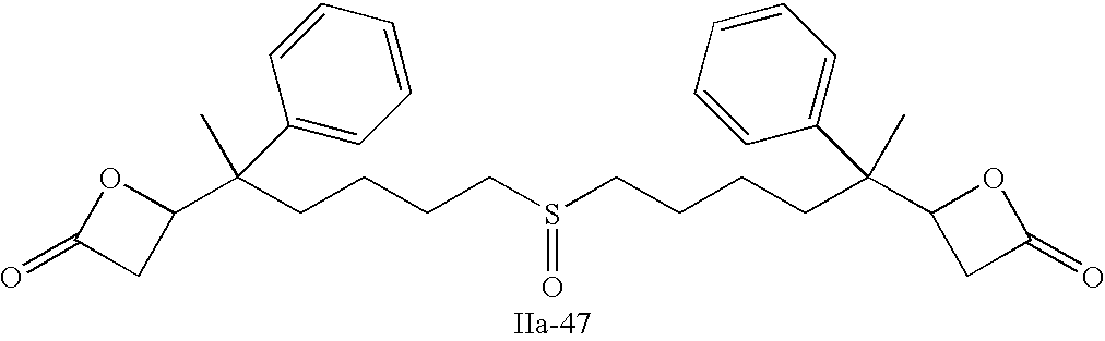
C(CCCS(=O)CCCCC(C1CC(=O)O1)(C)C1=CC=CC=C1)C(C)(C1=CC=CC=C1)C1OC(=O)C1
